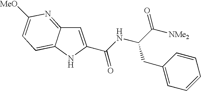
C(C1=CC2=NC([MeO])=CC=C2N1)(NC(C([NMe2])=O)CC1=CC=CC=C1)=O
